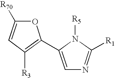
C1=C([R70])OC(C2=CN=C([R1])N2[R5])=C1[R3]
